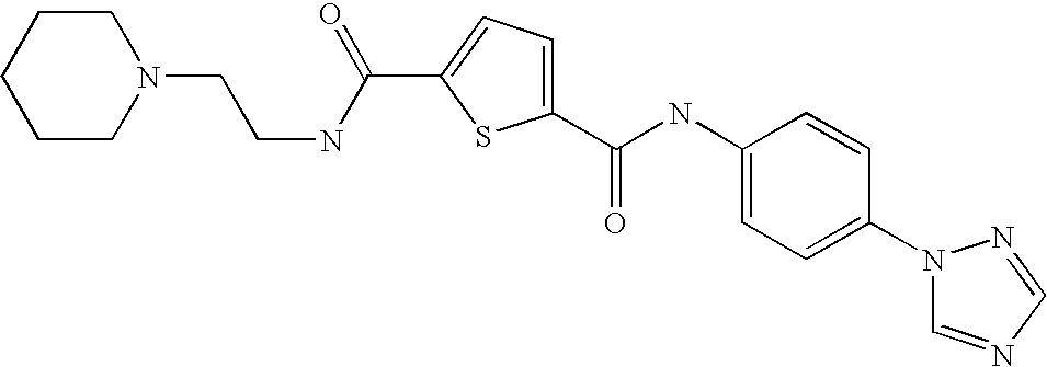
C1(C(NC2=CC=C(N3C=NC=N3)C=C2)=O)=CC=C(C(NCCN2CCCCC2)=O)S1
